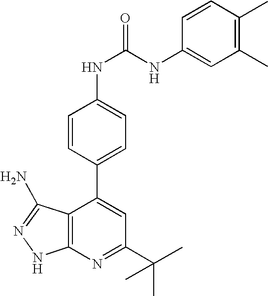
C1(C(C)(C)C)=NC2=C(C(C3=CC=C(NC(=O)NC4=CC(C)=C(C)C=C4)C=C3)=C1)C(N)=NN2
